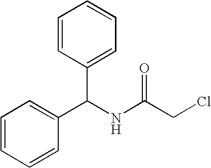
C1=CC(C(NC(CCl)=O)C2=CC=CC=C2)=CC=C1
